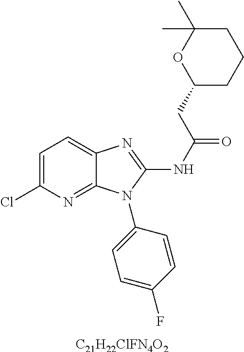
[C21H22ClFN4O2].C1=C(Cl)N=C2C(=C1)N=C(NC(=O)CC1CCCC(C)(C)O1)N2C1=CC=C(F)C=C1
